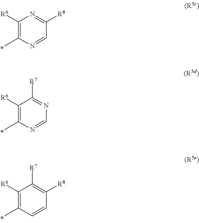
C1([R6])=C(C)C=CC([R8])=C1[R7].C1([R6])=C(C)N=CN=C1[R7].C1([R6])=C(C)N=CC([R8])=N1
